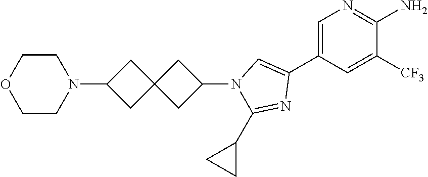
C1=C(C2=CN(C3CC4(C3)CC(N3CCOCC3)C4)C(C3CC3)=N2)C=C([CF3])C(N)=N1
